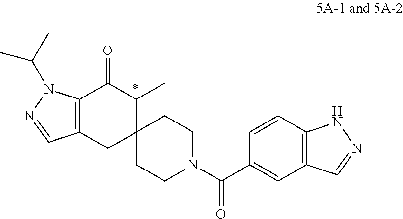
C12=C(C=CC(C(N3CCC4(CC3)C(C)C(=O)C3=C(C4)C=NN3C(C)C)=O)=C1)NN=C2
